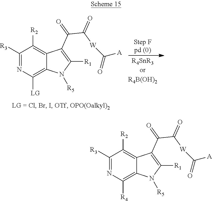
C1([R3])=NC([LG])=C2C(=C1[R2])C(C(C([W]C([A])=O)=O)=O)=C([R1])N2[R5].C1([R3])=NC([R4])=C2C(=C1[R2])C(C(C([W]C([A])=O)=O)=O)=C([R1])N2[R5]
